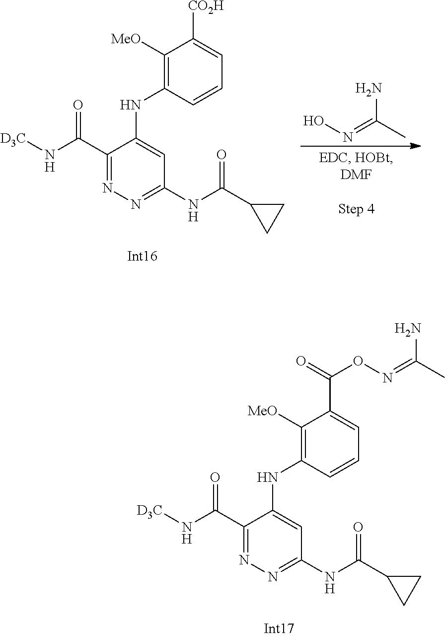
C1(C(N[D3C])=O)=NN=C(NC(C2CC2)=O)C=C1NC1=C([MeO])C(C(=O)ON=C(N)C)=CC=C1.C1(C(N[D3C])=O)=NN=C(NC(C2CC2)=O)C=C1NC1=C([MeO])C([CO2H])=CC=C1.ON=C(C)N
